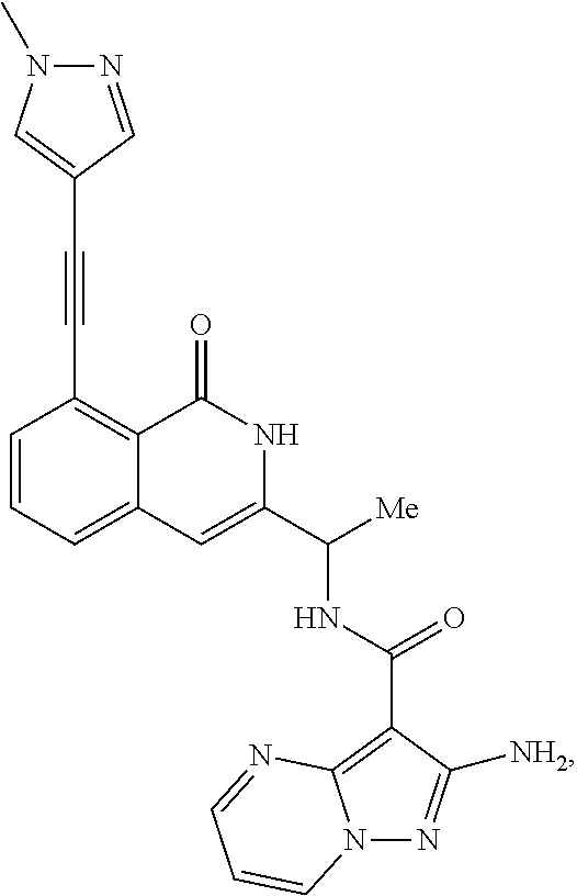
C1=CC=C2C(=C1C#CC1=CN(C)N=C1)C(=O)NC(C([Me])NC(=O)C1=C3N(N=C1[NH2])C=CC=N3)=C2
